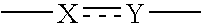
C[X]:[Y]C
